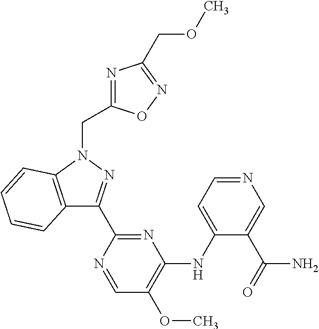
C12=C(N(CC3=NC(COC)=NO3)N=C1C1=NC(NC3=CC=NC=C3C(=O)N)=C(OC)C=N1)C=CC=C2
